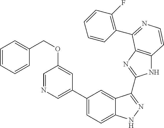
C1(C2=CN=CC(OCC3=CC=CC=C3)=C2)=CC=C2C(=C1)C(C1=NC3=C(N1)C=CN=C3C1=C(F)C=CC=C1)=NN2
